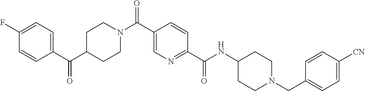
C1(C(C2=CC=C(F)C=C2)=O)CCN(C(C2=CN=C(C(NC3CCN(CC4=CC=C([CN])C=C4)CC3)=O)C=C2)=O)CC1
